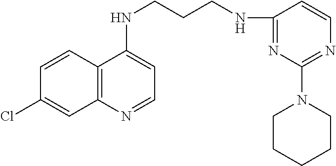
C1=CC2=C(C=C1Cl)N=CC=C2NCCCNC1=NC(N2CCCCC2)=NC=C1
